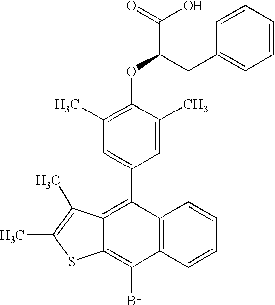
C12=C(C3=CC(C)=C(OC(CC4=CC=CC=C4)C(O)=O)C(C)=C3)C3=C(C(Br)=C1SC(C)=C2C)C=CC=C3
